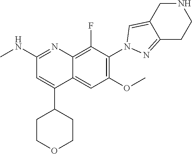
C12=C(F)C(N3N=C4C(=C3)CNCC4)=C(OC)C=C1C(C1CCOCC1)=CC(NC)=N2
